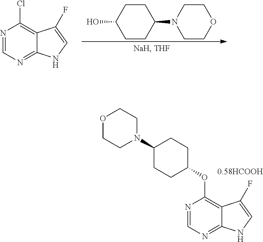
C12=C(Cl)N=CN=C1NC=C2F.C1(O)CCC(N2CCOCC2)CC1.N1=CN=C2C(=C1OC1CCC(N3CCOCC3)CC1)C(F)=CN2
